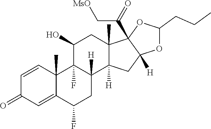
C1=CC2(C)C(=CC1=O)C(F)CC1([H])C2(F)C(O)CC2(C)C1([H])CC1([H])C2(C(=O)C[MsO])OC(CCC)O1
